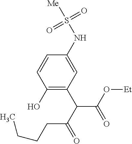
C1(NS([Me])(=O)=O)=CC(C(C(CCCC)=O)C(O[Et])=O)=C(O)C=C1
